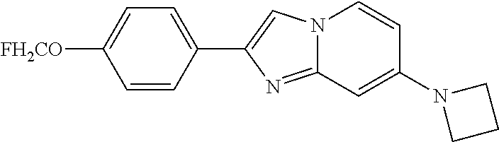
N12C(=NC(C3=CC=C([FH2CO])C=C3)=C1)C=C(N1CCC1)C=C2
